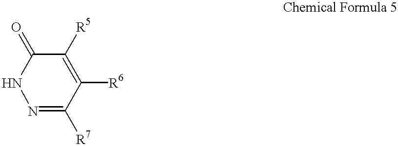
C1(=O)NN=C([R7])C([R6])=C1[R5]
